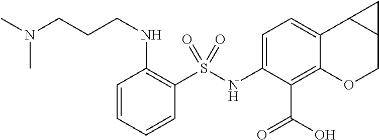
C1=C2C(=C(C(=O)O)C(NS(C3=C(NCCCN(C)C)C=CC=C3)(=O)=O)=C1)OCC1C2C1
